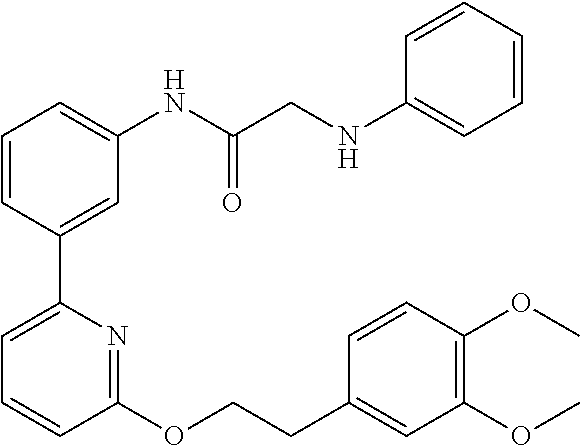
C1=CC(C2=CC=CC(OCCC3=CC(OC)=C(OC)C=C3)=N2)=CC(NC(CNC2=CC=CC=C2)=O)=C1
